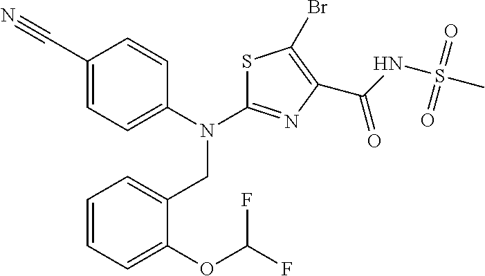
C1(C#N)=CC=C(N(C2=NC(C(NS(C)(=O)=O)=O)=C(Br)S2)CC2=CC=CC=C2OC(F)F)C=C1
